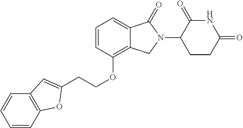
O(C1=C2C(=CC=C1)C(=O)N(C1C(=O)NC(=O)CC1)C2)CCC1=CC2=C(C=CC=C2)O1
